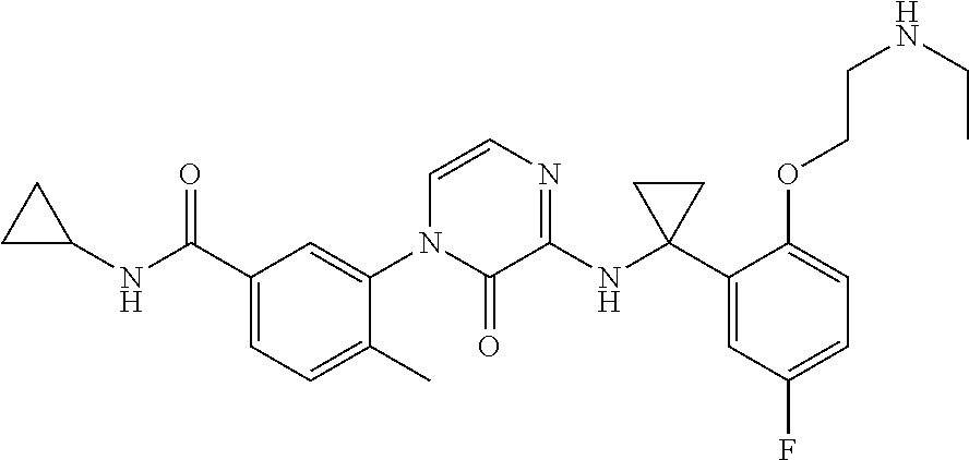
C1(C(NC2CC2)=O)=CC=C(C)C(N2C(=O)C(NC3(C4=CC(F)=CC=C4OCCNCC)CC3)=NC=C2)=C1
